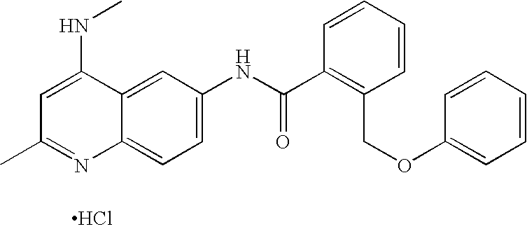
Cl.C12=CC=C(NC(=O)C3=C(COC4=CC=CC=C4)C=CC=C3)C=C1C(NC)=CC(C)=N2
